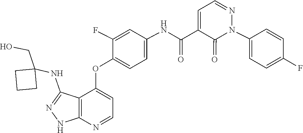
N1=CC=C(C(NC2=CC=C(OC3=CC=NC4=C3C(NC3(CO)CCC3)=NN4)C(F)=C2)=O)C(=O)N1C1=CC=C(F)C=C1
